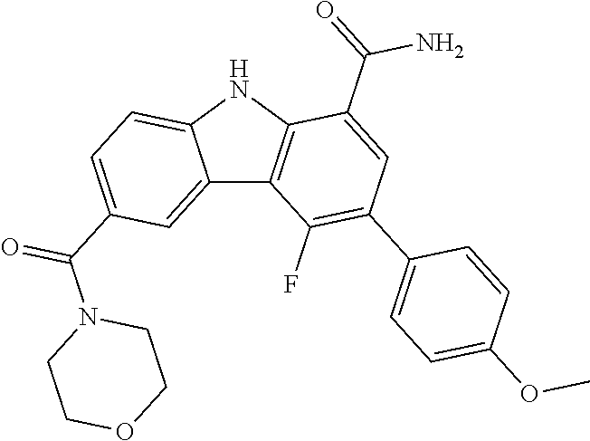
C12=CC(C(N3CCOCC3)=O)=CC=C1NC1=C2C(F)=C(C2=CC=C(OC)C=C2)C=C1C(=O)N
